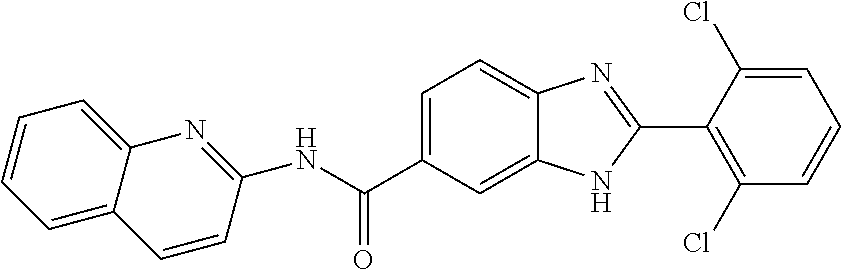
N(C(C1=CC=C2C(=C1)NC(C1=C(Cl)C=CC=C1Cl)=N2)=O)C1=NC2=CC=CC=C2C=C1
